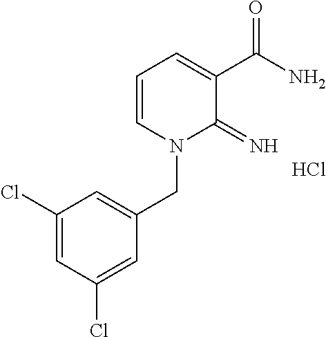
C1=CN(CC2=CC(Cl)=CC(Cl)=C2)C(=N)C(C(N)=O)=C1.Cl
